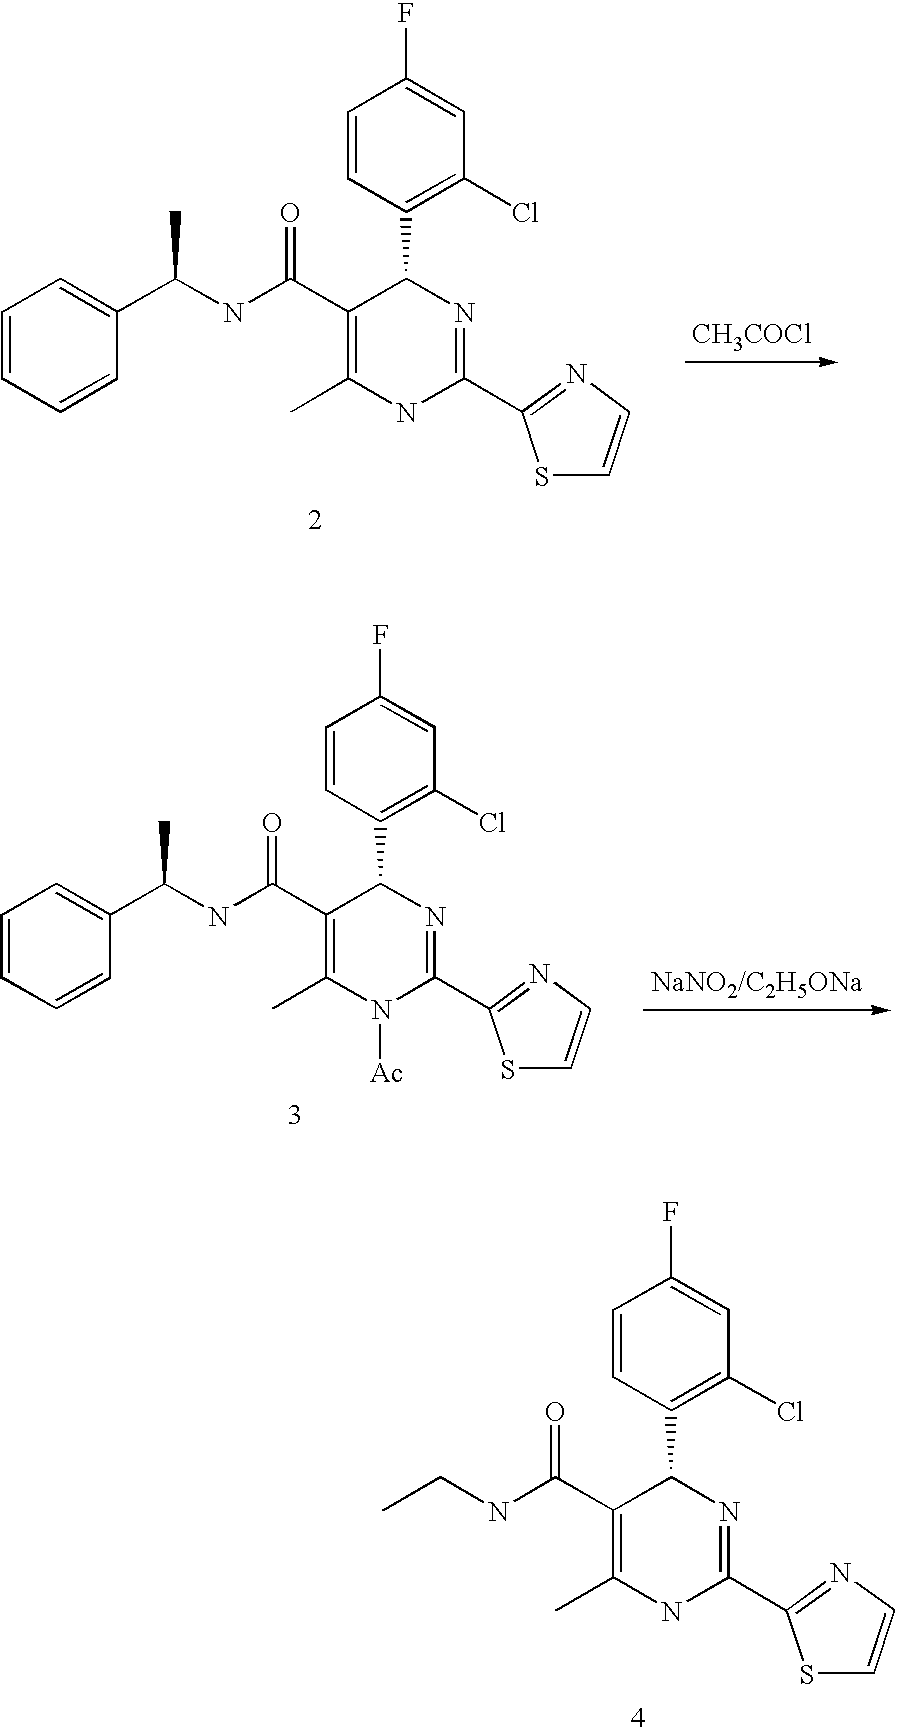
C1=CC=CC(C(NC(C2=C(C)NC(C3=NC=CS3)=NC2C2=C(Cl)C=C(F)C=C2)=O)C)=C1.[CH3COCl].C1=CC=CC(C(NC(C2=C(C)N([Ac])C(C3=NC=CS3)=NC2C2=C(Cl)C=C(F)C=C2)=O)C)=C1.CCNC(C1=C(C)NC(C2=NC=CS2)=NC1C1=C(Cl)C=C(F)C=C1)=O
